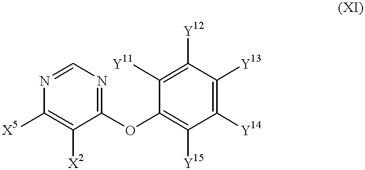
N1=CN=C(OC2=C([Y15])C([Y14])=C([Y13])C([Y12])=C2[Y11])C([X2])=C1[X5]
